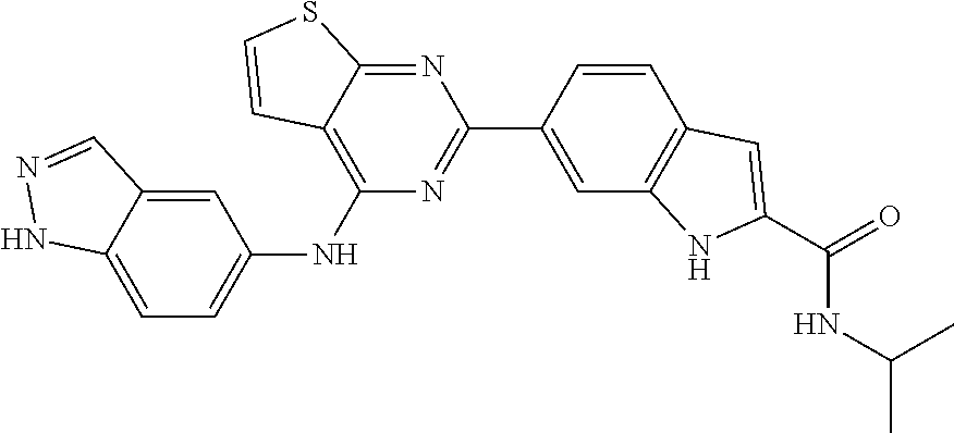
C1=CC(C2=NC(NC3=CC=C4C(=C3)C=NN4)=C3C(=N2)SC=C3)=CC2=C1C=C(C(=O)NC(C)C)N2
